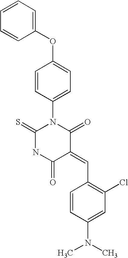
N1C(=S)N(C2=CC=C(OC3=CC=CC=C3)C=C2)C(=O)C(=CC2=C(Cl)C=C(N(C)C)C=C2)C1=O
